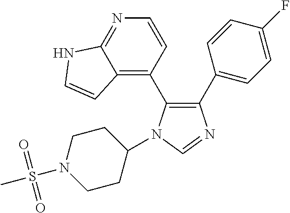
C1(C2=CC=C(F)C=C2)=C(C2=C3C(=NC=C2)NC=C3)N(C2CCN(S(=O)(=O)C)CC2)C=N1
